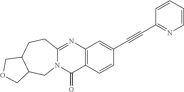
C12=C(C=CC(C#CC3=NC=CC=C3)=C1)C(=O)N1C(=N2)CCC2C(C1)COC2
